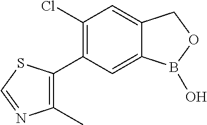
C1(C)=C(C2=C(Cl)C=C3C(=C2)B(O)OC3)SC=N1
